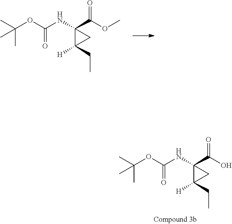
N(C1(C(=O)OC)C([H])(CC)C1)C(OC(C)(C)C)=O.N(C1(C(=O)O)C([H])(CC)C1)C(OC(C)(C)C)=O
